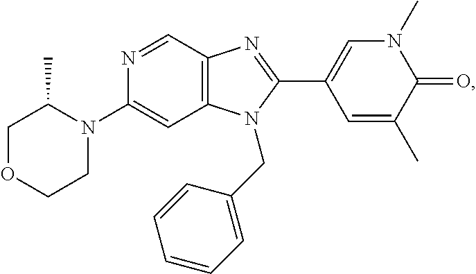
C1(N2C(C)COCC2)=CC2=C(C=N1)N=C(C1=CN(C)C(=O)C(C)=C1)N2CC1=CC=CC=C1
